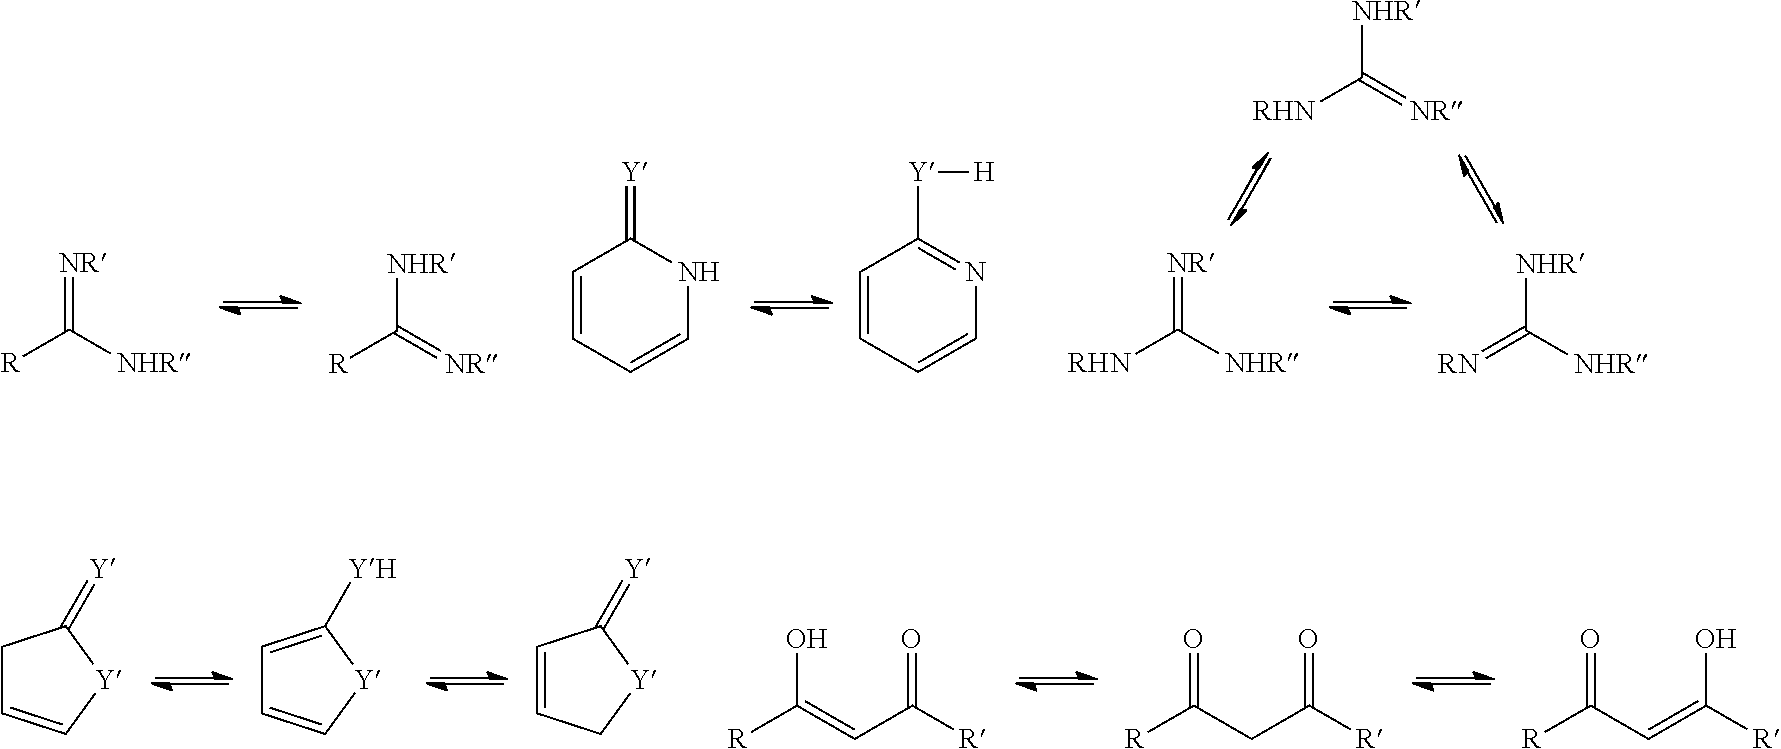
C1=CC=CNC1=[Y].C1=CC=CN=C1[Y][H].[R]C(=[NR])[NHR].[R]C(=[NR])[NHR].[RHN]C(=[NR])[NHR].[RN]=C([NHR])[NHR].[RHN]C(=[NR])[NHR].C1C=C[Y]C1=[Y].C1=C([YH])[Y]C=C1.C1=CC[Y]C1=[Y].[R]C(=CC([R])=O)O.[R]C(CC([R])=O)=O.[R]C(C=C([R])O)=O
